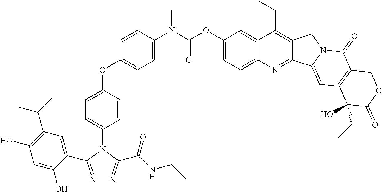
N1=C(C2=CC(C(C)C)=C(O)C=C2O)N(C2=CC=C(OC3=CC=C(N(C(OC4=CC=C5C(=C4)C(CC)=C4C(=N5)C5=CC6=C(C(=O)N5C4)COC(=O)C6(O)CC)=O)C)C=C3)C=C2)C(C(NCC)=O)=N1
